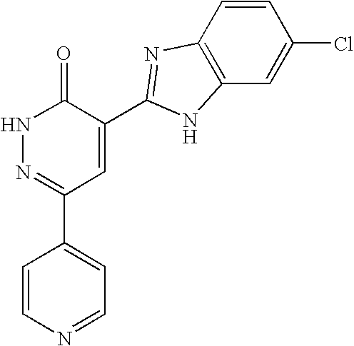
C1=CN=CC=C1C1=NNC(=O)C(C2=NC3=C(C=C(Cl)C=C3)N2)=C1
